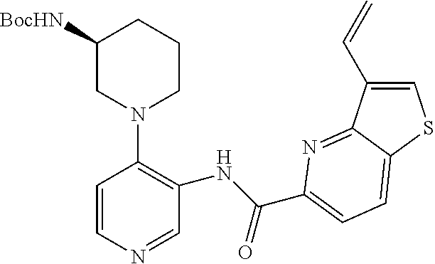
C1=CN=CC(NC(=O)C2=CC=C3C(=N2)C(C=C)=CS3)=C1N1CCCC([BocHN])C1
